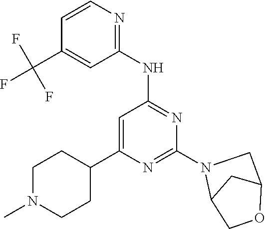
N1=C(NC2=NC=CC(C(F)(F)F)=C2)C=C(C2CCN(C)CC2)N=C1N1C2CC(C1)OC2
